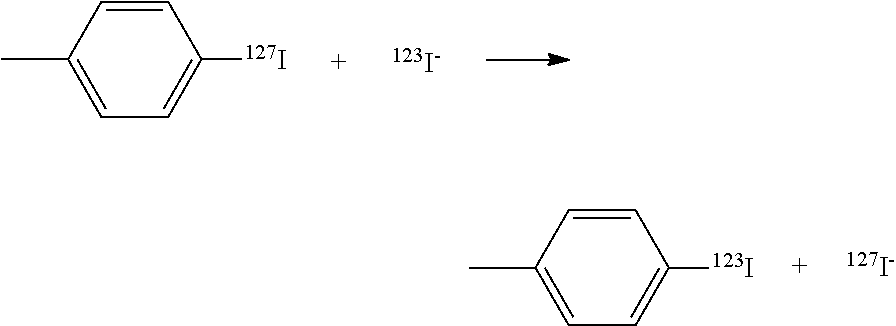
C1=CC(C)=CC=C1[127I].[123I-].C1=CC(C)=CC=C1[123I].[127I-]
